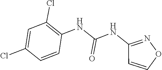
C1=C(Cl)C=CC(NC(NC2=NOC=C2)=O)=C1Cl
